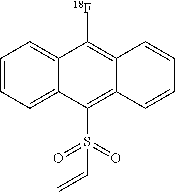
C12=CC=CC=C1C(S(C=C)(=O)=O)=C1C(=C2[18F])C=CC=C1
